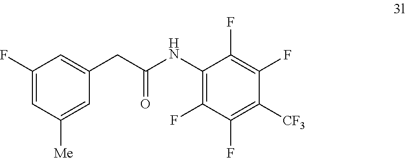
C1(F)=CC([Me])=CC(CC(=O)NC2=C(F)C(F)=C([CF3])C(F)=C2F)=C1
